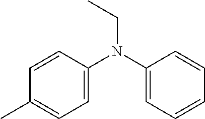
C1=CC(N(C2=CC=CC=C2)CC)=CC=C1C
